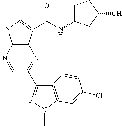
N1=CC(C2=NN(C)C3=C2C=CC(Cl)=C3)=NC2=C1NC=C2C(NC1CCC(O)C1)=O
